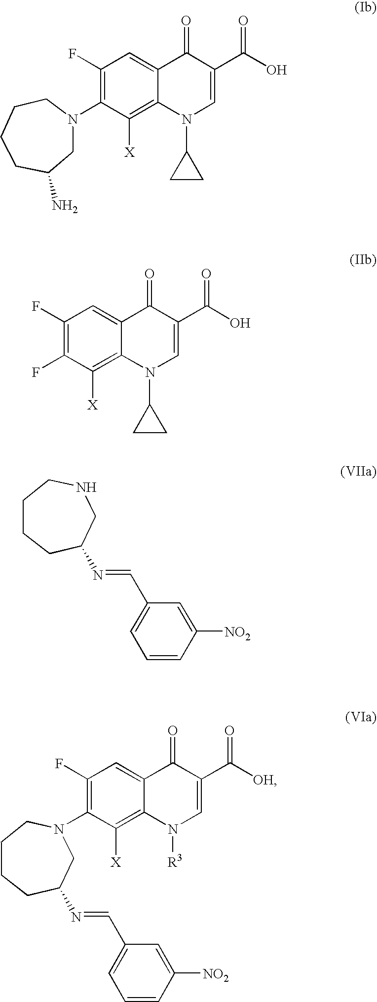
C1(F)=C(N2CCCCC(N)C2)C([X])=C2C(=C1)C(=O)C(C(O)=O)=CN2C1CC1.C1([NO2])=CC(C=NC2CCCCNC2)=CC=C1.C1(F)=C(F)C([X])=C2C(=C1)C(=O)C(C(O)=O)=CN2C1CC1.C1([NO2])=CC(C=NC2CCCCN(C3=C(F)C=C4C(=C3[X])N([R3])C=C(C(=O)[OH])C4=O)C2)=CC=C1
